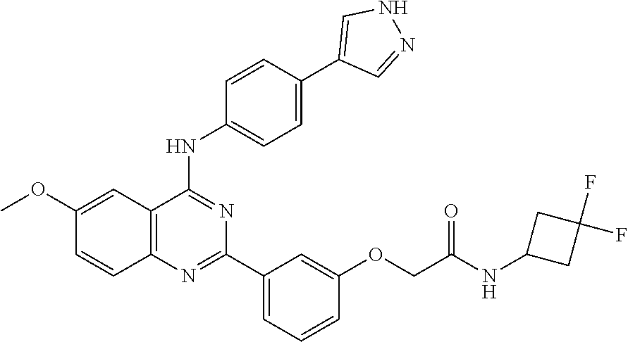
C12=C(N=C(C3=CC=CC(OCC(NC4CC(F)(F)C4)=O)=C3)N=C1NC1=CC=C(C3=CNN=C3)C=C1)C=CC(OC)=C2
